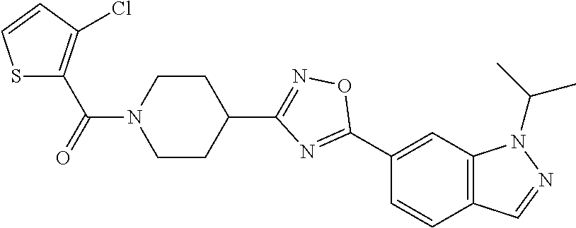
C12=C(C=C(C3=NC(C4CCN(C(=O)C5=C(Cl)C=CS5)CC4)=NO3)C=C1)N(C(C)C)N=C2
